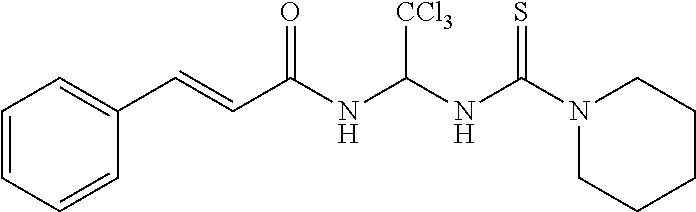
C1(C=CC(NC(NC(N2CCCCC2)=S)[CCl3])=O)=CC=CC=C1
